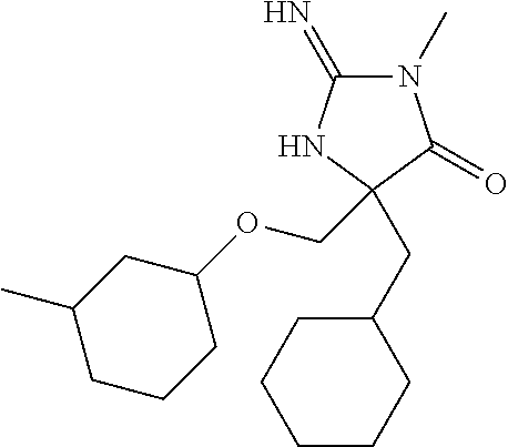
N1(C)C(=N)NC(COC2CC(C)CCC2)(CC2CCCCC2)C1=O
